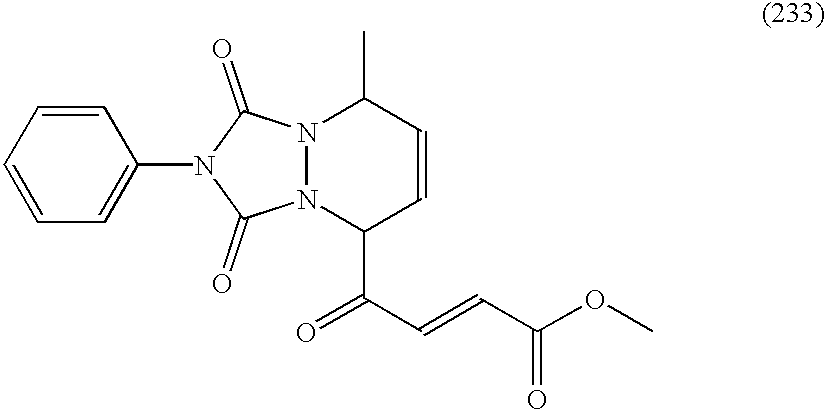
C1=CC=CC=C1N1C(=O)N2N(C1=O)C(C)C=CC2C(=O)C=CC(OC)=O
